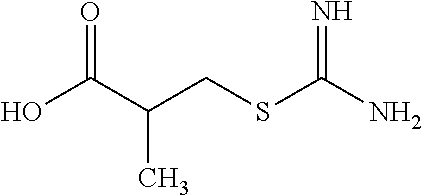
OC(C(CSC(N)=N)C)=O
